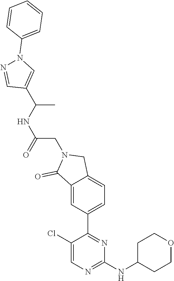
C1(NC2CCOCC2)=NC=C(Cl)C(C2=CC=C3C(=C2)C(=O)N(CC(NC(C)C2=CN(C4=CC=CC=C4)N=C2)=O)C3)=N1
